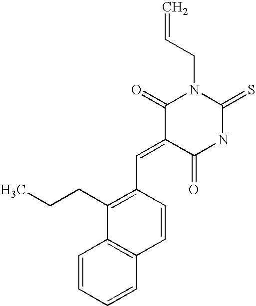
C1(C=C2C(=O)NC(=S)N(CC=C)C2=O)=C(CCC)C2=C(C=C1)C=CC=C2
